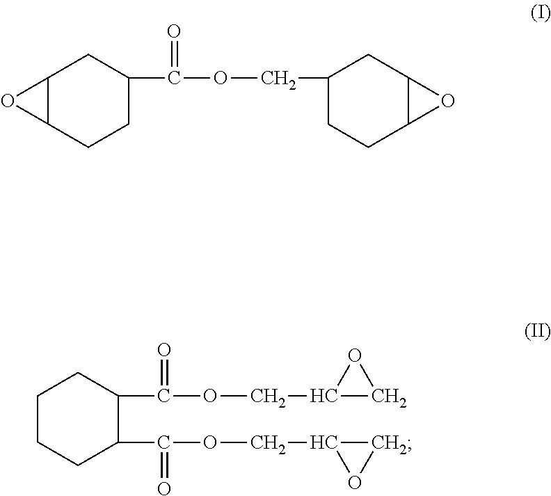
C12C(CCC(C(OCC3CCC4C(C3)O4)=O)C1)O2.C1CCC(C(OCC2CO2)=O)C(C(OCC2CO2)=O)C1
